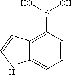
C1=CC(B(O)O)=C2C(=C1)NC=C2
